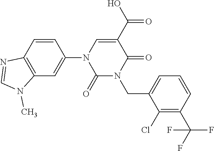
C1=CC2=C(C=C1N1C(=O)N(CC3=CC=CC(C(F)(F)F)=C3Cl)C(=O)C(C(O)=O)=C1)N(C)C=N2
